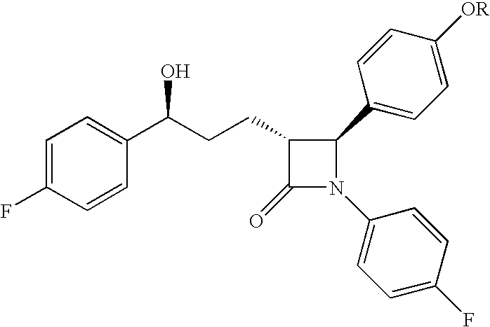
C1=C(F)C=CC(C(CCC2C(=O)N(C3=CC=C(F)C=C3)C2C2=CC=C([OR])C=C2)O)=C1
